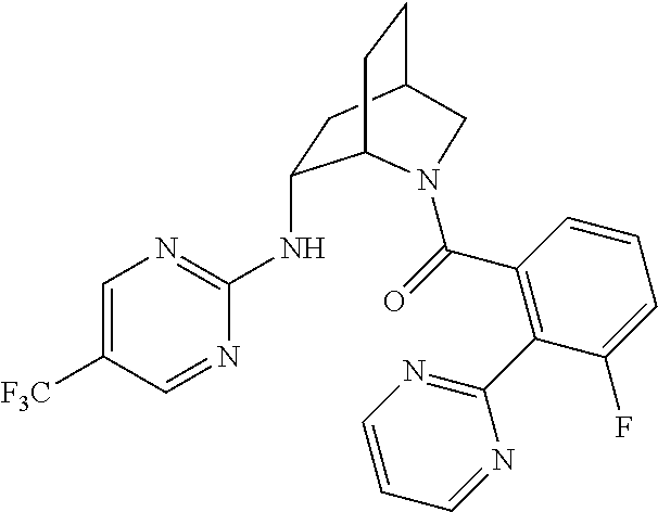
C1=C([F3C])C=NC(NC2CC3CCC2N(C(=O)C2=C(C4=NC=CC=N4)C(F)=CC=C2)C3)=N1
